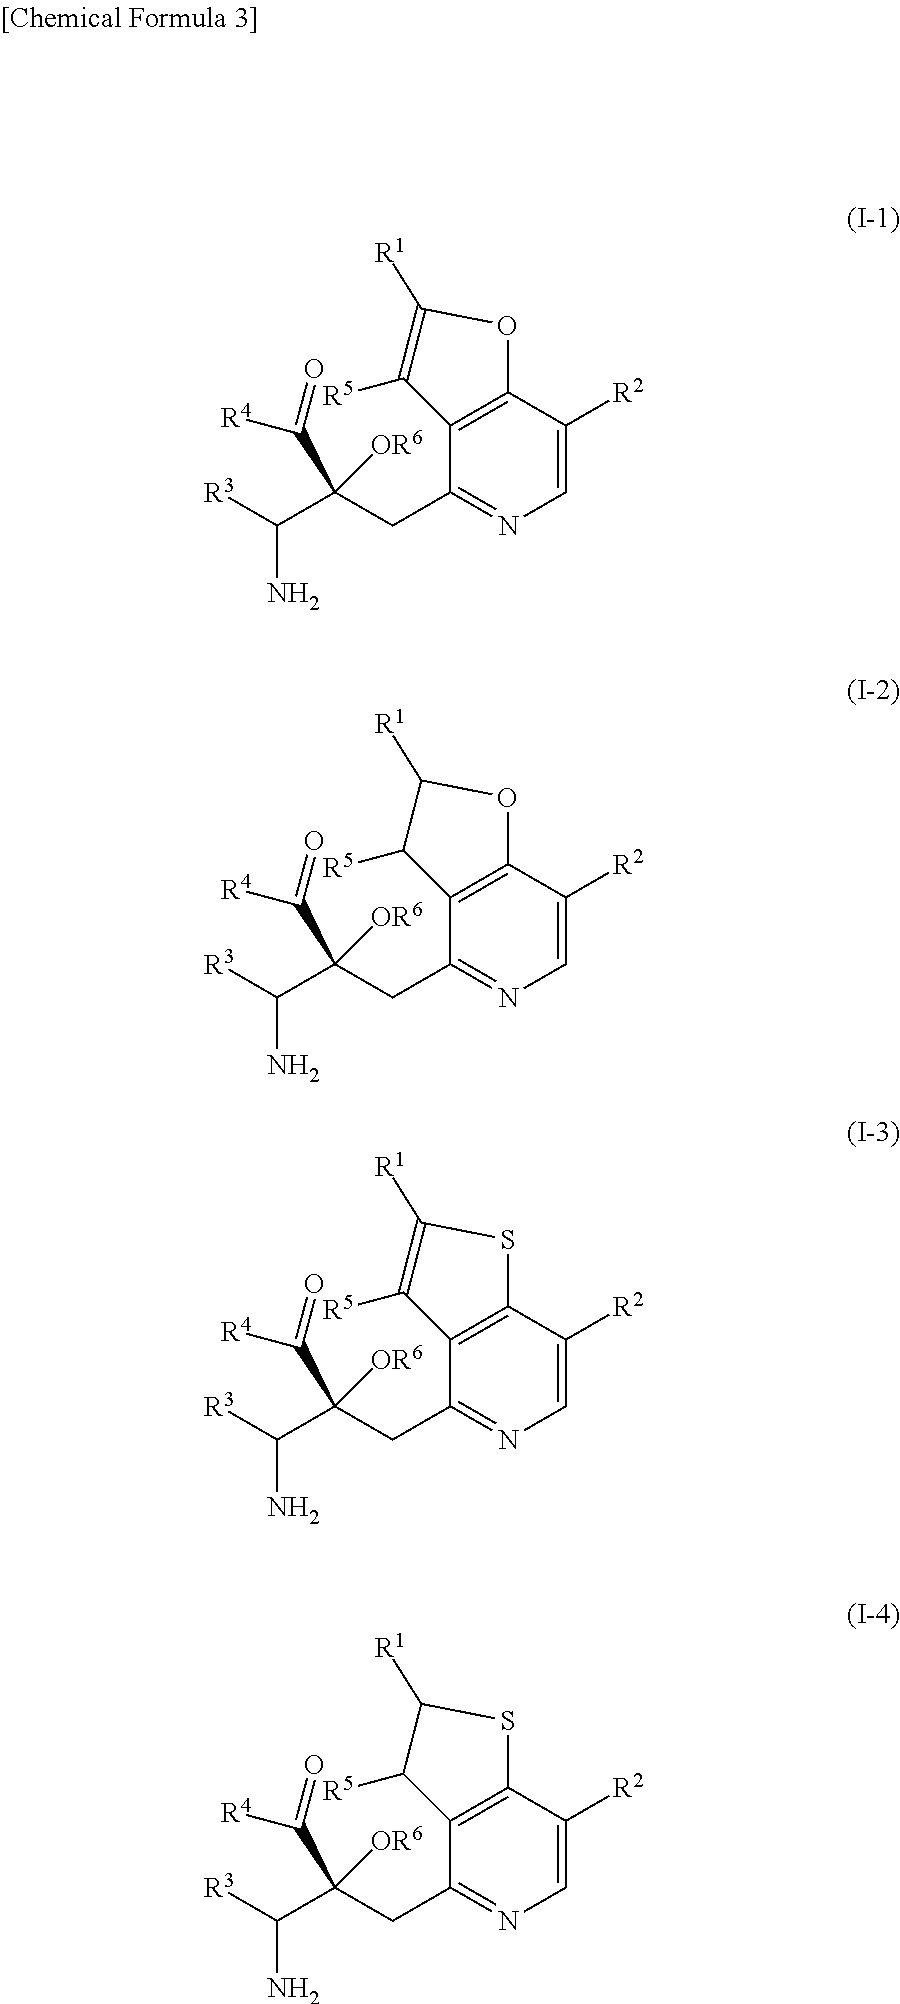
C1=C([R2])C2=C(C(CC(C([R3])N)(C([R4])=O)[OR6])=N1)C([R5])=C([R1])O2.C1=C([R2])C2=C(C(CC(C([R3])N)(C([R4])=O)[OR6])=N1)C([R5])C([R1])O2.C1=C([R2])C2=C(C(CC(C([R3])N)(C([R4])=O)[OR6])=N1)C([R5])=C([R1])S2.C1=C([R2])C2=C(C(CC(C([R3])N)(C([R4])=O)[OR6])=N1)C([R5])C([R1])S2
